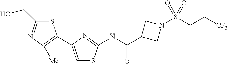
N(C(=O)C1CN(S(CC[CF3])(=O)=O)C1)C1=NC(C2=C([Me])N=C(CO)S2)=CS1
